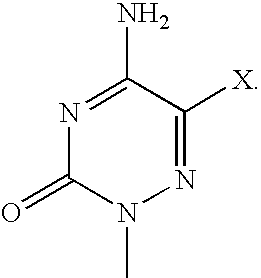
N1=C(N)C([X])=NN(C)C1=O
